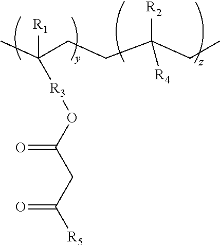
C(CCC(CC)([R2])[R4])(C)([R1])[R3]OC(CC([R5])=O)=O
